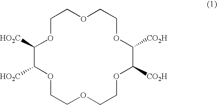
C1OC([HO2C])C([HO2C])OCCOCCOC([CO2H])C([CO2H])OCCOC1
